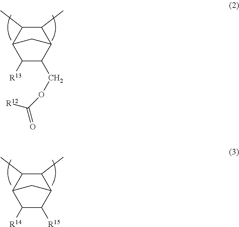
C1(COC([R12])=O)C2C(C)C(C)C(C1[R13])C2.C1([R15])C2C(C)C(C)C(C1[R14])C2
